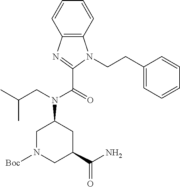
C12=C(C=CC=C1)N(CCC1=CC=CC=C1)C(C(=O)N(CC(C)C)C1CC(C(N)=O)CN([Boc])C1)=N2
